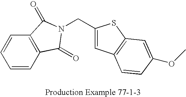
C(C1=CC2=C(S1)C=C(OC)C=C2)N1C(=O)C2=C(C=CC=C2)C1=O
